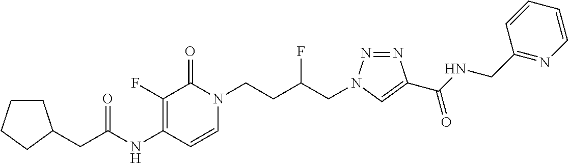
C1(NC(=O)CC2CCCC2)=C(F)C(=O)N(CCC(CN2N=NC(C(NCC3=NC=CC=C3)=O)=C2)F)C=C1
